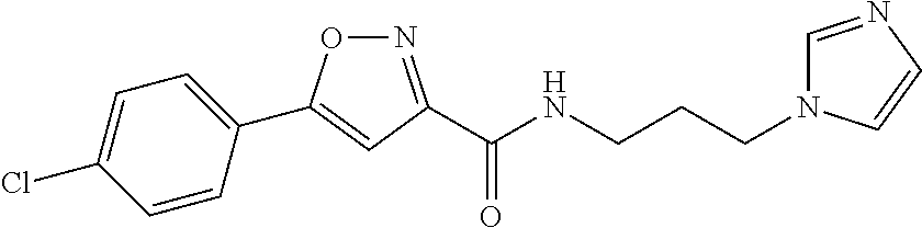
C1(C2=CC(C(NCCCN3C=NC=C3)=O)=NO2)=CC=C(Cl)C=C1
